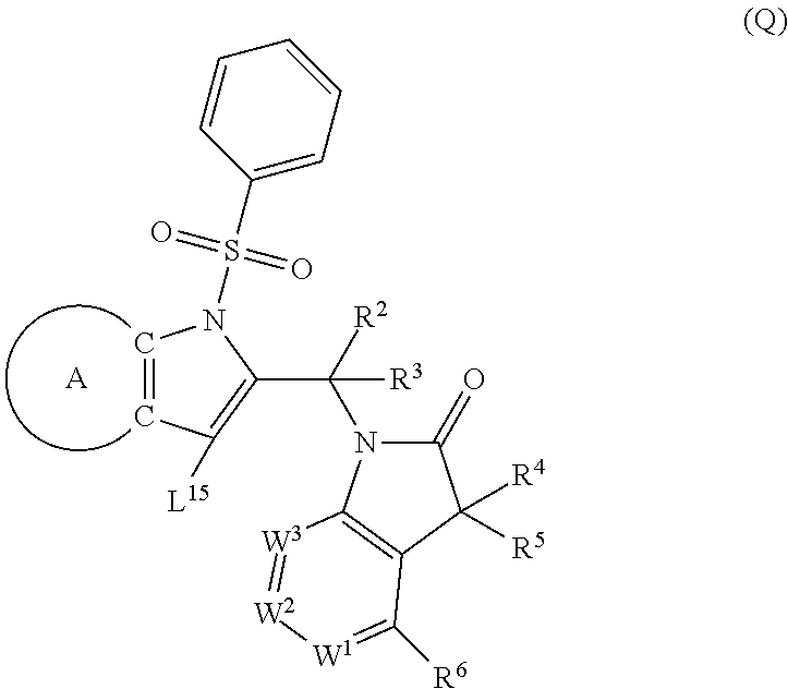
C1=CC([L15])=C(C([R3])(N2C(=O)C([R4])([R5])C3=C2[W3]=[W2][W1]=C3[R6])[R2])N1S(C1=CC=CC=C1)(=O)=O.[A]
